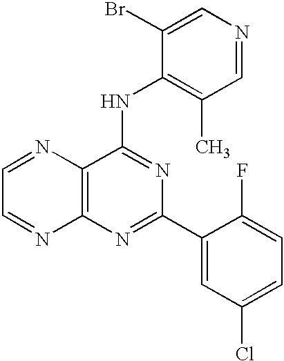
C1=NC2=C(N=C1)N=C(C1=CC(Cl)=CC=C1F)N=C2NC1=C(C)C=NC=C1Br
